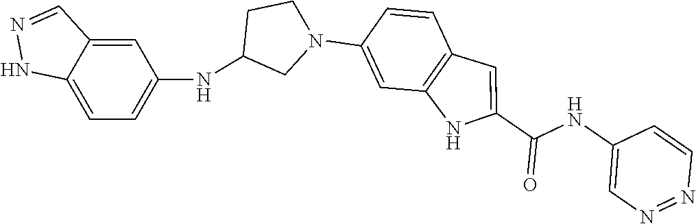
C1=CC2=C(C=C1N1CCC(NC3=CC=C4NN=CC4=C3)C1)NC(C(=O)NC1=CN=NC=C1)=C2
